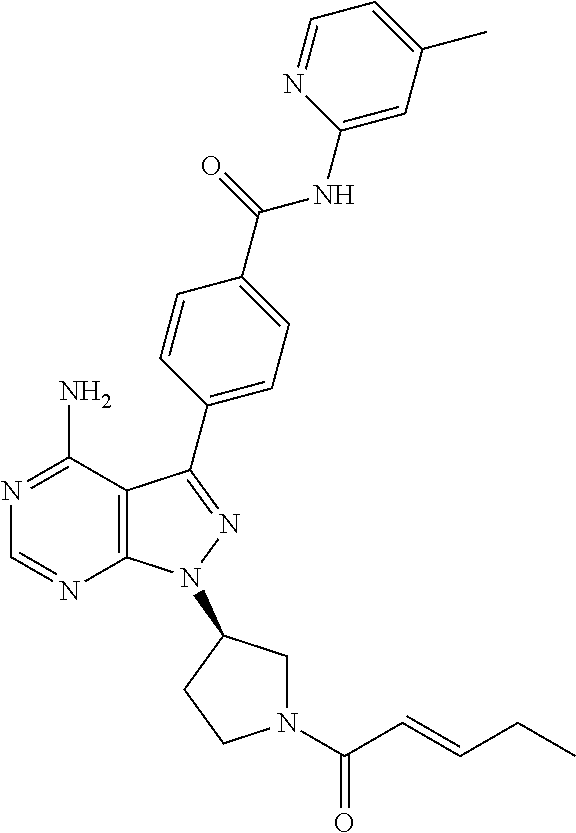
C1=NC2=C(C(N)=N1)C(C1=CC=C(C(=O)NC3=CC(C)=CC=N3)C=C1)=NN2C1CN(C(C=CCC)=O)CC1
